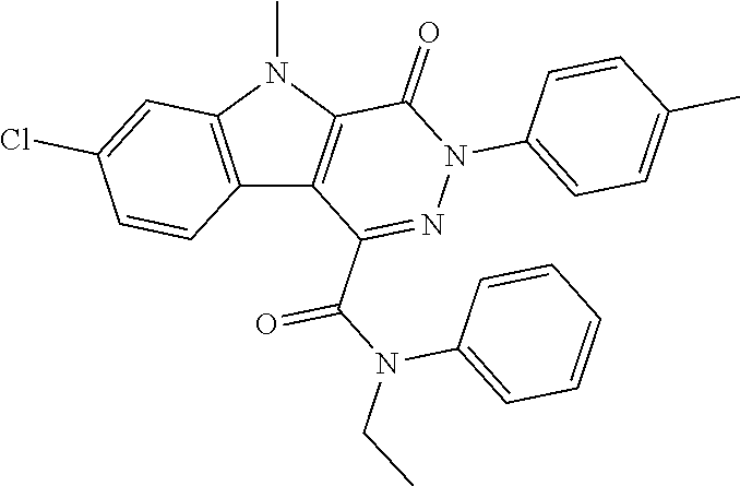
C1(=O)C2=C(C(C(N(CC)C3=CC=CC=C3)=O)=NN1C1=CC=C(C)C=C1)C1=C(N2C)C=C(Cl)C=C1
